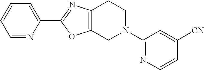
C1=NC(C2=NC3=C(O2)CN(C2=NC=CC([CN])=C2)CC3)=CC=C1
